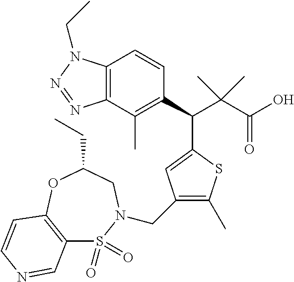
C12=C(C(C)=C(C(C(C(O)=O)(C)C)C3=CC(CN4S(=O)(=O)C5=C(OC(CC)C4)C=CN=C5)=C(C)S3)C=C1)N=NN2CC
